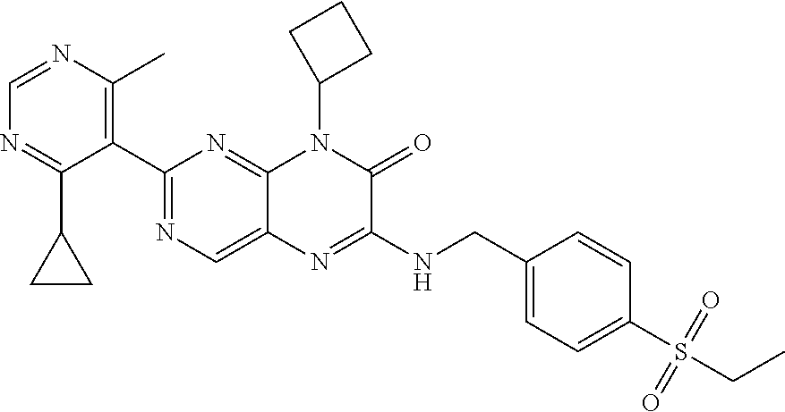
C1=NC(C)=C(C2=NC=C3C(=N2)N(C2CCC2)C(=O)C(NCC2=CC=C(S(=O)(=O)CC)C=C2)=N3)C(C2CC2)=N1
